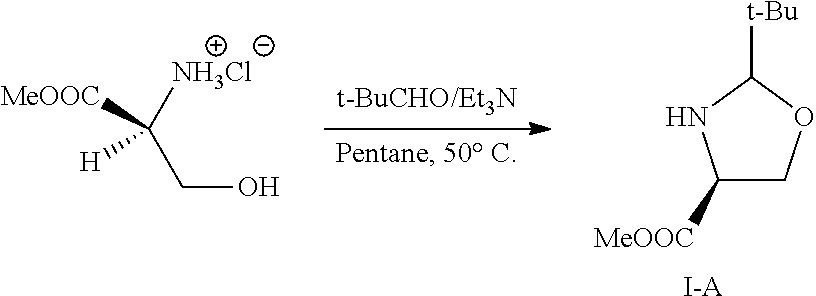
C1([MeOOC])COC([t-Bu])N1.[I-A].C(CO)([NH3Cl])([MeOOC])[H]
